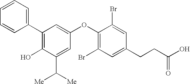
C1(C2=CC=CC=C2)=C(O)C(C([Me])[Me])=CC(OC2=C(Br)C=C(CCC(=O)O)C=C2Br)=C1
